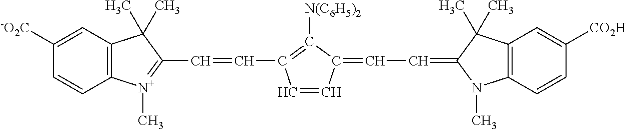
C1([-O2C])=CC2=C(C=C1)[N+](C)=C(C=CC1=C([N(C6H5)2])C(=CC=C3N(C)C4=C(C=C([CO2H])C=C4)C3(C)C)C=C1)C2(C)C
